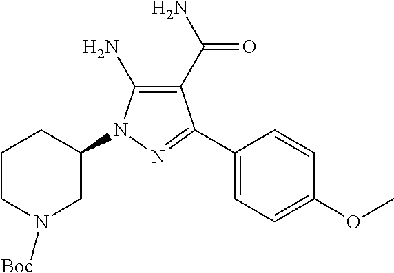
C1(N)=C(C(=O)N)C(C2=CC=C(OC)C=C2)=NN1C1CCCN([Boc])C1
